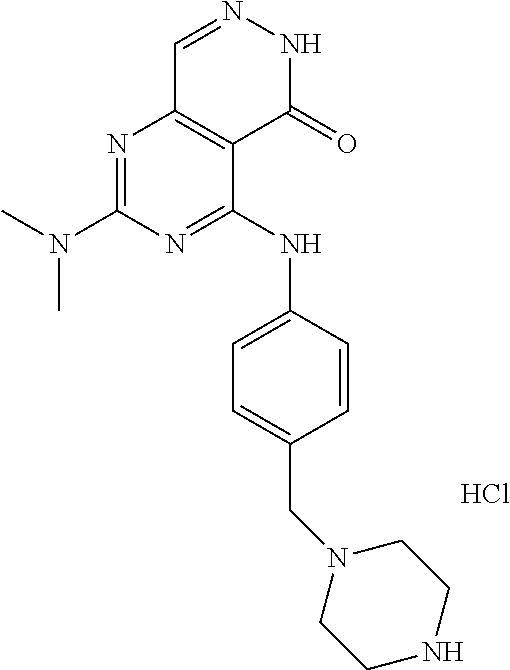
N1=C(NC2=CC=C(CN3CCNCC3)C=C2)C2=C(N=C1N(C)C)C=NNC2=O.Cl
